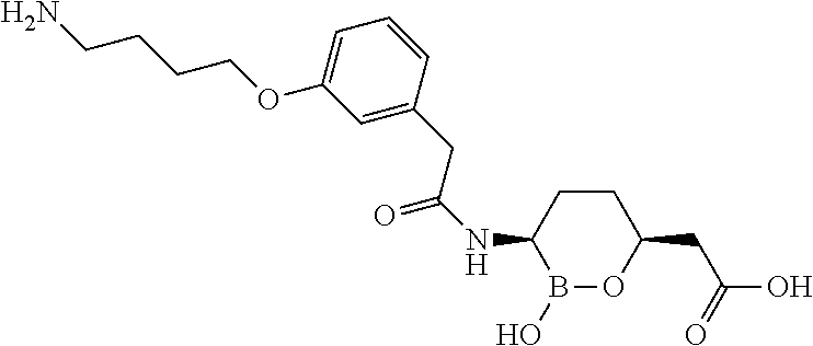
B1(O)OC(CC(O)=O)CCC1NC(=O)CC1=CC(OCCCCN)=CC=C1
